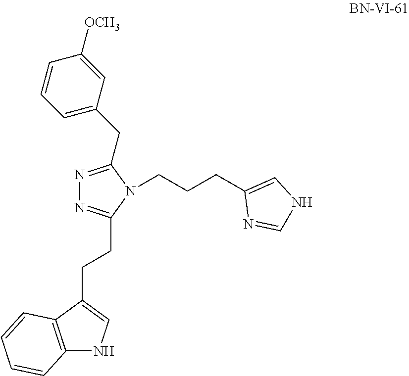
N1=C(CC2=CC=CC([OCH3])=C2)N(CCCC2=CNC=N2)C(CCC2=CNC3=C2C=CC=C3)=N1
